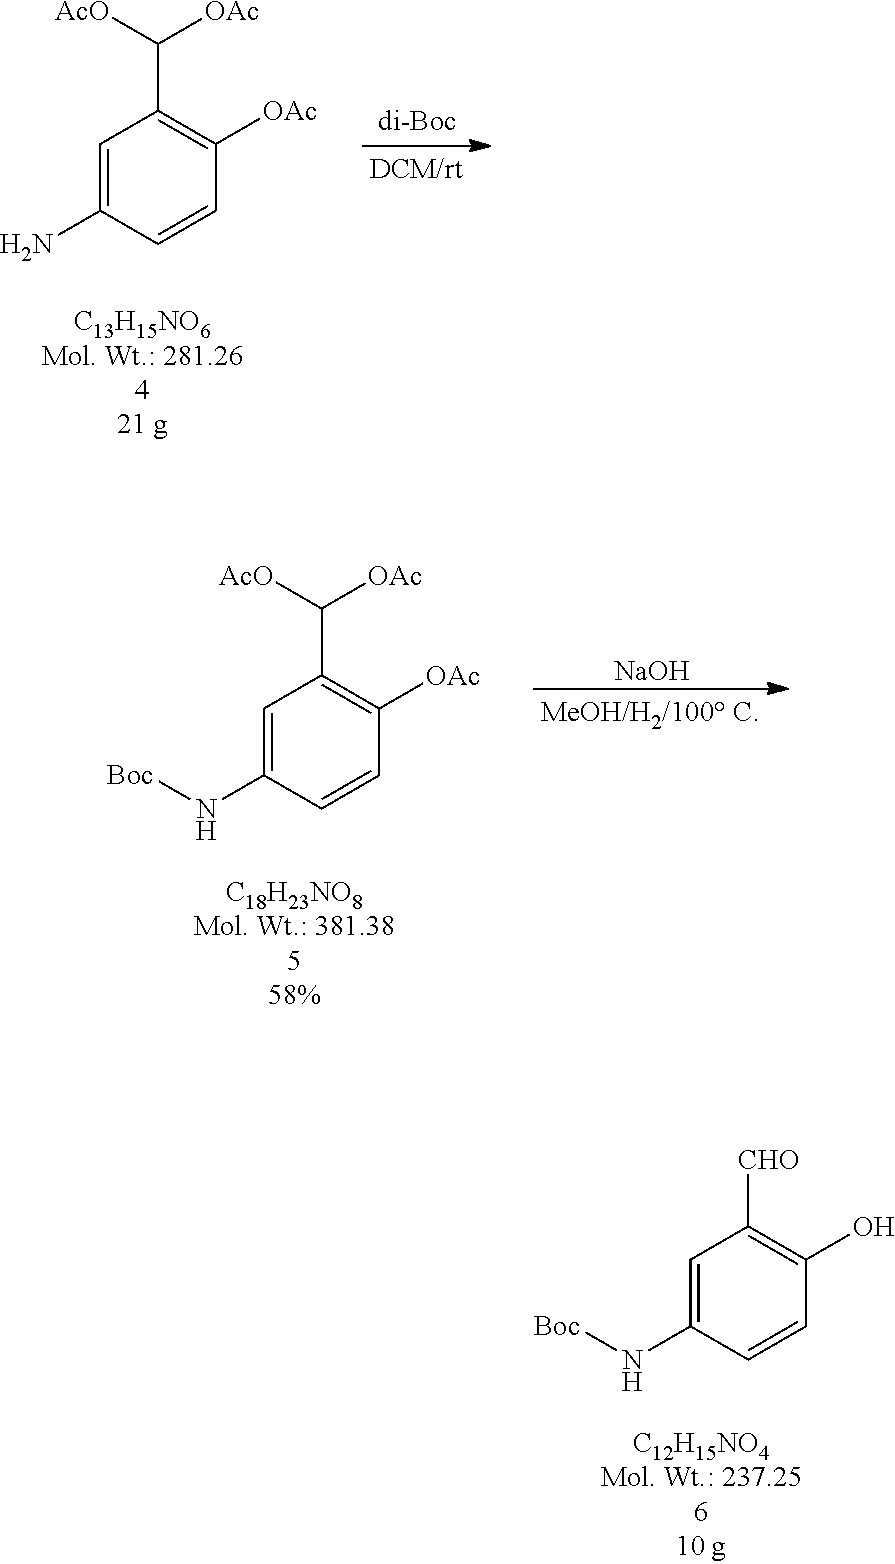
C1=C(N[Boc])C=CC(O)=C1[CHO].C1=C(N)C=CC([OAc])=C1C([AcO])[OAc].C1=C(N[Boc])C=CC([OAc])=C1C([AcO])[OAc].[NaOH]
